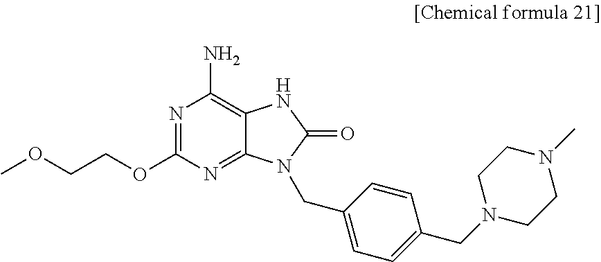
COCCOC1=NC(N)=C2C(=N1)N(CC1=CC=C(CN3CCN(C)CC3)C=C1)C(=O)N2
